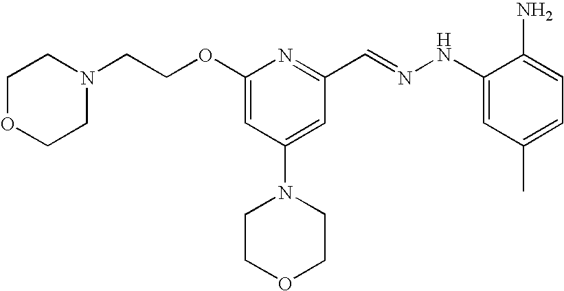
C(COC1=CC(N2CCOCC2)=CC(C=NNC2=CC(C)=CC=C2N)=N1)N1CCOCC1
